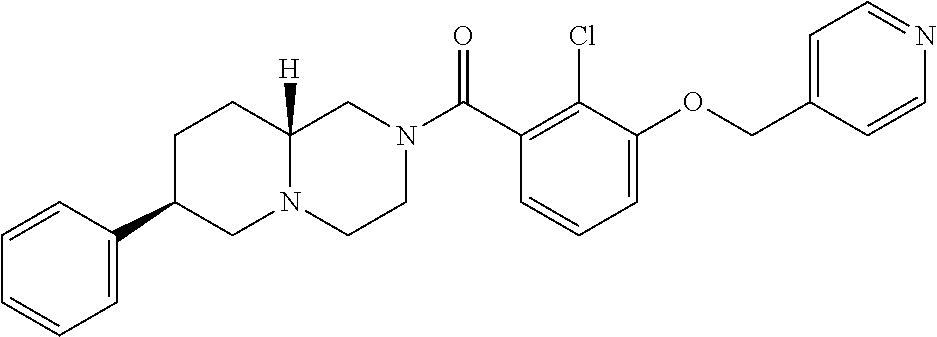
C1=C(OCC2=CC=NC=C2)C(Cl)=C(C(N2CCN3C([H])(C2)CCC(C2=CC=CC=C2)C3)=O)C=C1
